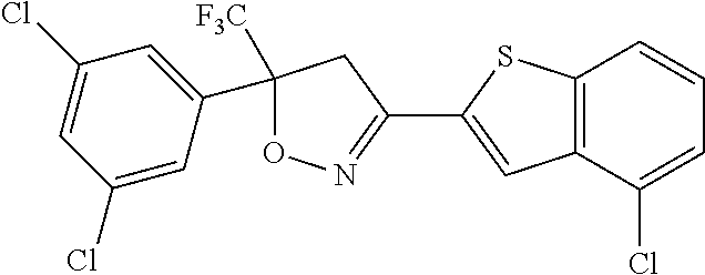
C12=C(C(Cl)=CC=C1)C=C(C1=NOC(C3=CC(Cl)=CC(Cl)=C3)([F3C])C1)S2
